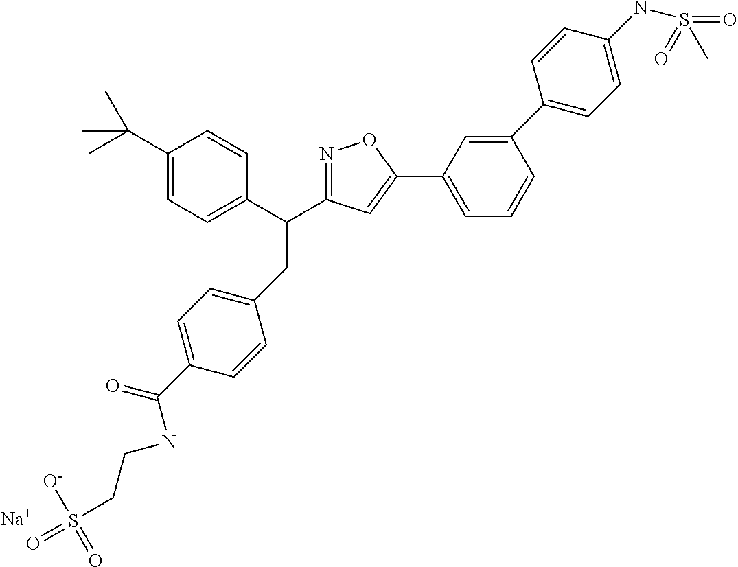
C1(CC(C2=CC=C(C(C)(C)C)C=C2)C2=NOC(C3=CC=CC(C4=CC=C(NS(=O)(C)=O)C=C4)=C3)=C2)=CC=C(C(=O)NCCS(=O)([O-])=O)C=C1.[Na]
